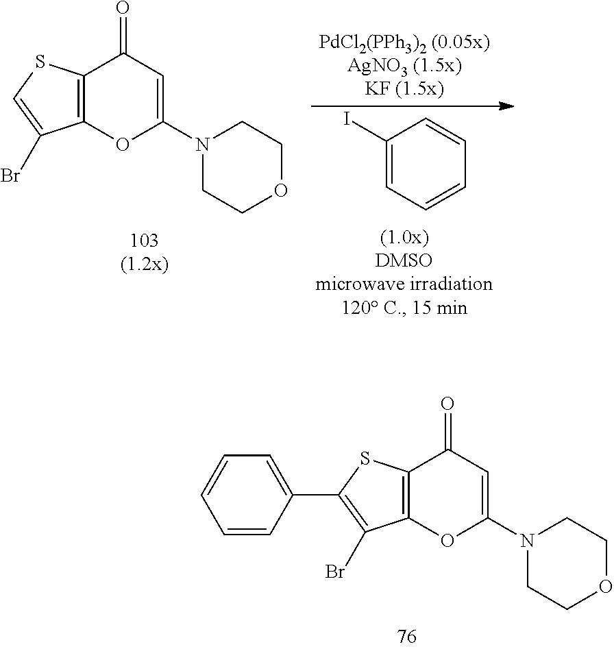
C12=C(SC(C3=CC=CC=C3)=C1Br)C(=O)C=C(N1CCOCC1)O2.C1=C(I)C=CC=C1.C12=C(SC=C1Br)C(=O)C=C(N1CCOCC1)O2
